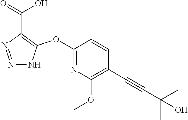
C1(OC2=C(C(=O)O)N=NN2)=NC(OC)=C(C#CC(C)(C)O)C=C1
